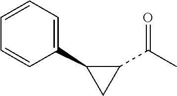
C1(C2CC2C(C)=O)=CC=CC=C1
